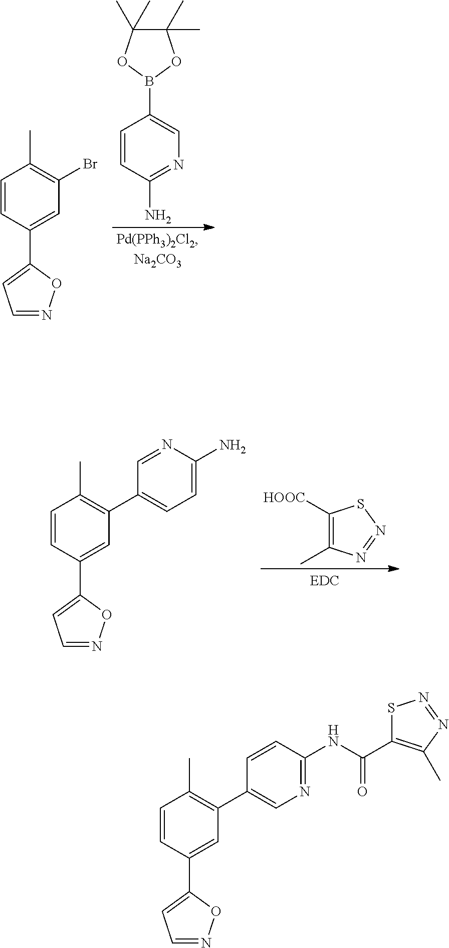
C1(C)(C)C(C)(C)OB(C2=CN=C(N)C=C2)O1.C1=NOC(C2=CC(Br)=C(C)C=C2)=C1.C1([HOOC])=C(C)N=NS1.C1=NOC(C2=CC(C3=CC=C(N)N=C3)=C(C)C=C2)=C1.C1=NOC(C2=CC(C3=CN=C(NC(C4=C(C)N=NS4)=O)C=C3)=C(C)C=C2)=C1
